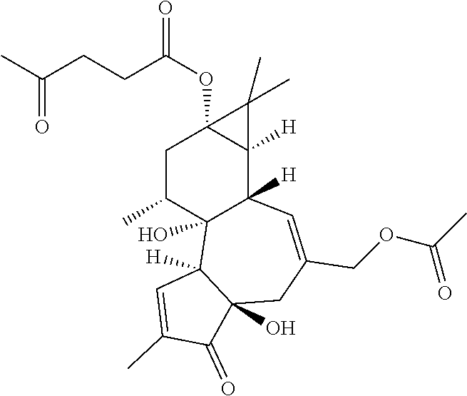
C12(OC(CCC(C)=O)=O)CC(C)C3(O)C([H])(C1([H])C2(C)C)C=C(COC(=O)C)CC1(O)C3([H])C=C(C)C1=O
